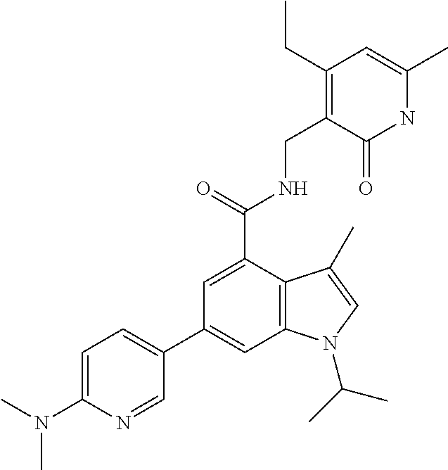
C1=C(N(C)C)N=CC(C2=CC3=C(C(C(NCC4=C(CC)C=C(C)NC4=O)=O)=C2)C(C)=CN3C(C)C)=C1
